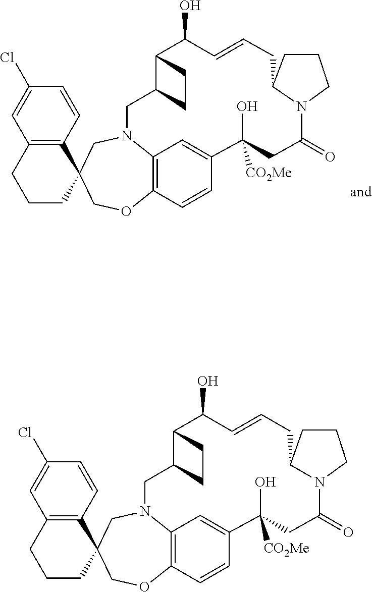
C1(Cl)=CC2=C(C=C1)C1(CCC2)CN2C3=C(OC1)C=CC(=C3)C(O)([CO2Me])CC(=O)N1C(CC=CC(O)C3C(C2)CC3)CCC1.C1(Cl)=CC2=C(C=C1)C1(CCC2)CN2C3=C(OC1)C=CC(=C3)C(O)([CO2Me])CC(=O)N1C(CC=CC(O)C3C(C2)CC3)CCC1
